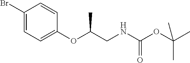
C1(Br)=CC=C(OC(C)CNC(OC(C)(C)C)=O)C=C1
